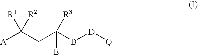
[A]C(CC(B[D][Q])([E])[R3])([R2])[R1]
